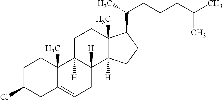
C1C2([H])C([H])(C3([H])C(C)(C1)C(C(CCCC(C)C)C)CC3)CC=C1C2(C)CCC(Cl)C1
